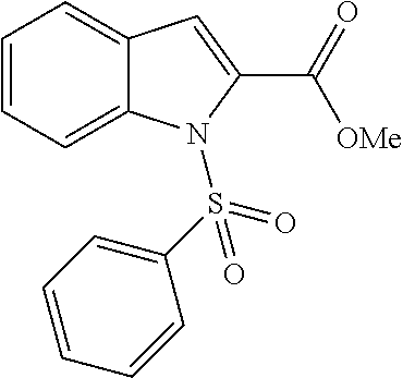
C1=CC=C2C(=C1)C=C(C(=O)[OMe])N2S(C1=CC=CC=C1)(=O)=O
